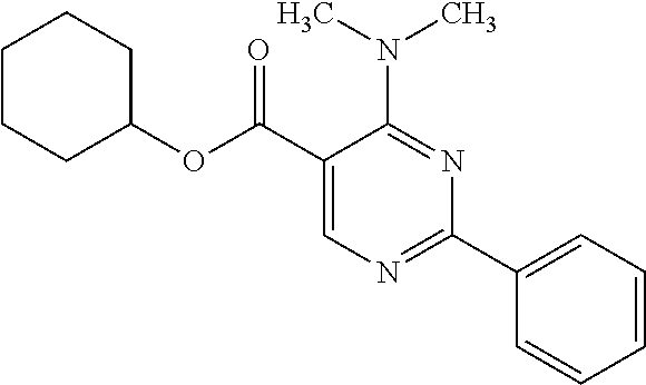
N(C1=NC(C2=CC=CC=C2)=NC=C1C(OC1CCCCC1)=O)(C)C
